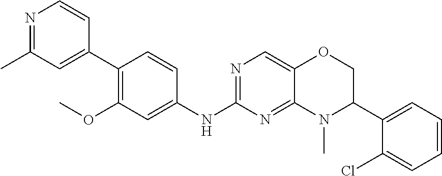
C1(C2=C(OC)C=C(NC3=NC=C4C(=N3)N(C)C(C3=CC=CC=C3Cl)CO4)C=C2)=CC(C)=NC=C1
